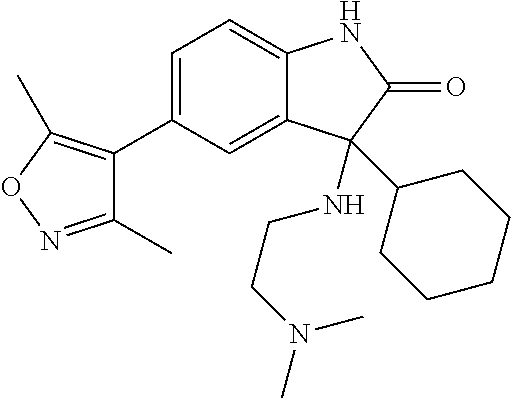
C1(C)=NOC(C)=C1C1=CC=C2C(=C1)C(NCCN(C)C)(C1CCCCC1)C(=O)N2
